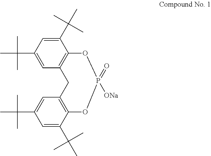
C1(C(C)(C)C)=CC(C(C)(C)C)=CC2=C1OP(=O)([ONa])OC1=C(C2)C=C(C(C)(C)C)C=C1C(C)(C)C
